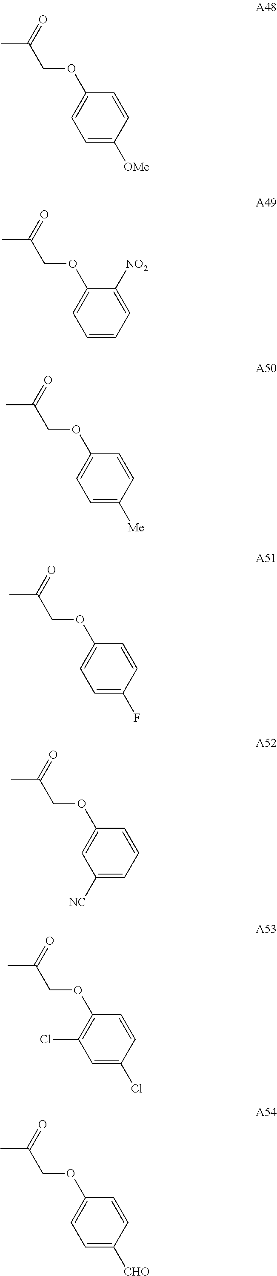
CC(=O)COC1=CC=C([OMe])C=C1.CC(=O)COC1=CC=CC=C1[NO2].CC(=O)COC1=CC=C([Me])C=C1.CC(=O)COC1=CC=C(F)C=C1.CC(=O)COC1=CC([NC])=CC=C1.CC(=O)COC1=C(Cl)C=C(Cl)C=C1.CC(=O)COC1=CC=C([CHO])C=C1
